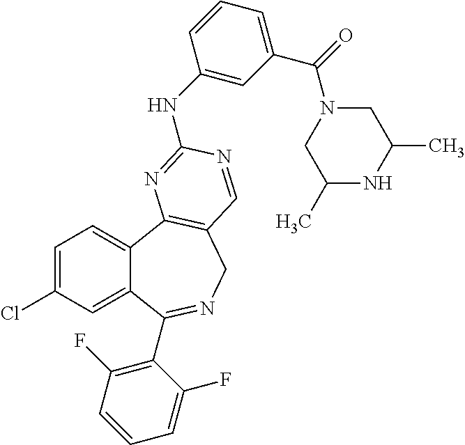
C1=C(Cl)C=C2C(=C1)C1=C(CN=C2C2=C(F)C=CC=C2F)C=NC(NC2=CC(C(=O)N3CC(C)NC(C)C3)=CC=C2)=N1
